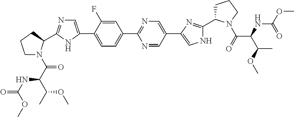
C1=C(F)C(C2=CN=C(C3N(C(C(NC(OC)=O)C(C)OC)=O)CCC3)N2)=CC=C1C1=NC=C(C2=CNC(C3CCCN3C(=O)C(C(OC)C)NC(OC)=O)=N2)C=N1
